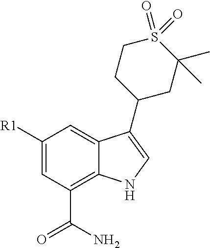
C1([R1])=CC(C(=O)N)=C2C(=C1)C(C1CC(C)(C)S(=O)(=O)CC1)=CN2
